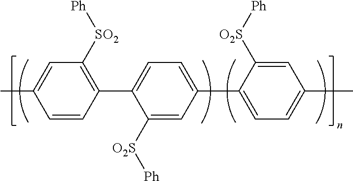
C1(C2=CC=C(C)C=C2[O2S][Ph])=CC=C(C2=C([SO2][Ph])C=C(C)C=C2)C([O2S][Ph])=C1
